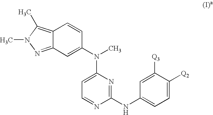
C12=NN(C)C(C)=C1C=CC(N(C)C1=CC=NC(NC3=CC=C([Q2])C([Q3])=C3)=N1)=C2
